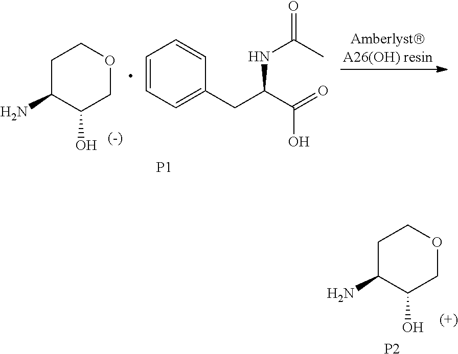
C1C(N)C(O)COC1.[P2].[P1].C1=CC=C(CC(C(=O)O)NC(=O)C)C=C1.C1C(N)C(O)COC1
